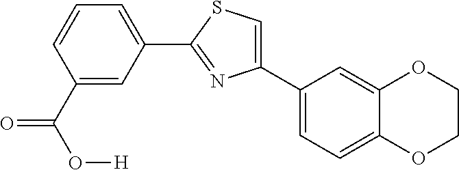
C1(C2=CC=C3C(=C2)OCCO3)=CSC(C2=CC=CC(C(=O)O[H])=C2)=N1
